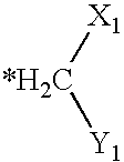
[*H2C]([X1])[Y1]
